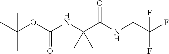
CC(OC(NC(C(=O)NCC(F)(F)F)(C)C)=O)(C)C
